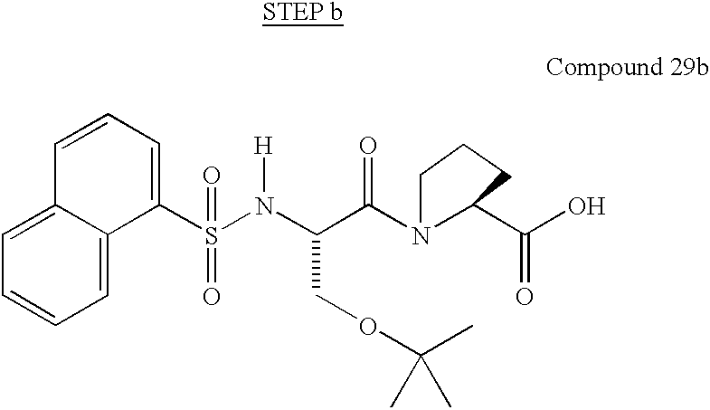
C1=CC=C2C(=C1)C=CC=C2S(N(C(C(N1C(C(O)=O)CCC1)=O)COC(C)(C)C)[H])(=O)=O
